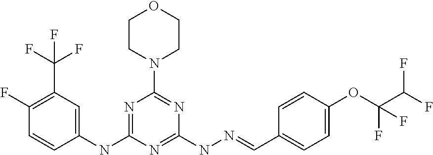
C1(NC2=NC(N3CCOCC3)=NC(NN=CC3=CC=C(OC(F)(C(F)F)F)C=C3)=N2)=CC(C(F)(F)F)=C(F)C=C1
